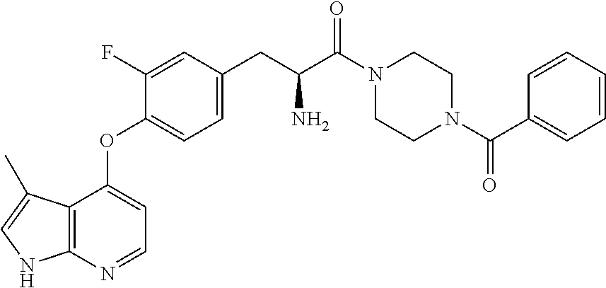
C12=C(N=CC=C1OC1=CC=C(CC(C(N3CCN(C(C4=CC=CC=C4)=O)CC3)=O)N)C=C1F)NC=C2C
